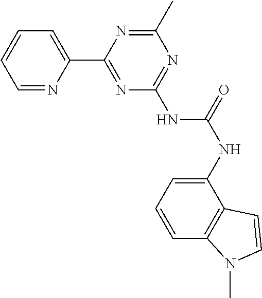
C1=NC(C2=NC(NC(NC3=CC=CC4=C3C=CN4C)=O)=NC(C)=N2)=CC=C1
